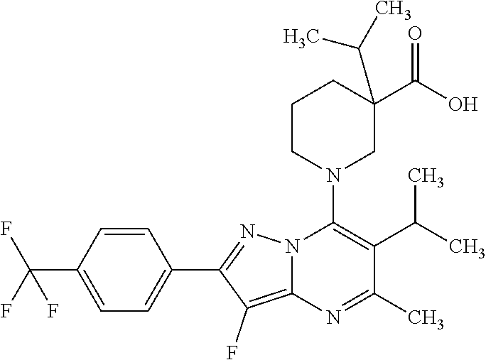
C1=CC(C(F)(F)F)=CC=C1C1=NN2C(=C1F)N=C(C)C(C(C)C)=C2N1CC(C(O)=O)(C(C)C)CCC1
